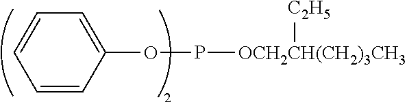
C1=CC(OP[OCH2CH(CH2)3CH3][C2H5])=CC=C1
